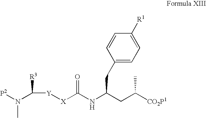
C1(CC(NC([X][Y]C([R3])N([P2])C)=O)CC([CO2P1])C)=CC=C([R1])C=C1
